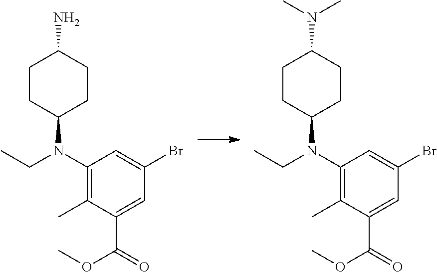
C1(N(C2CCC(N)CC2)CC)=C(C)C(C(=O)OC)=CC(Br)=C1.C1(N(C2CCC(N(C)C)CC2)CC)=C(C)C(C(=O)OC)=CC(Br)=C1
